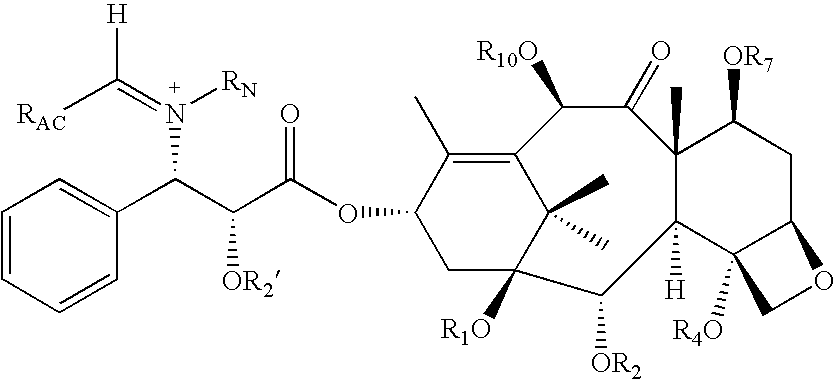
C1=CC=CC(C(C(C(OC2CC3([R1O])C(C)(C)C(=C2C)C([R10O])C(=O)C2(C)C([H])(C3[OR2])C3([R4O])C(CC2[OR7])OC3)=O)[OR2])N(=C([RAC])[H])[RN])=C1
